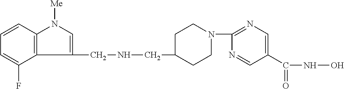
C1CN(C2=NC=C(C(=O)NO)C=N2)CCC1CNCC1=CN([Me])C2=C1C(F)=CC=C2
